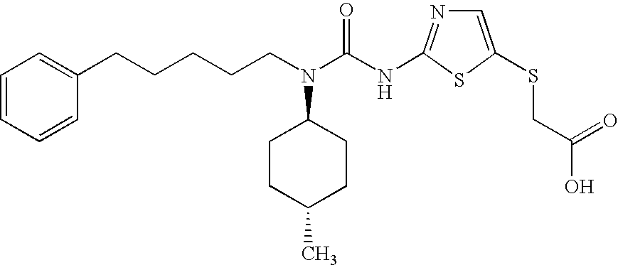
C1=CC=CC(CCCCCN(C(NC2=NC=C(SCC(O)=O)S2)=O)C2CCC(C)CC2)=C1
